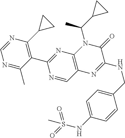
C1=NC(C2CC2)=C(C2=NC3=C(C=N2)N=C(NCC2=CC=C(NS(=O)(=O)C)C=C2)C(=O)N3C(C2CC2)C)C(C)=N1
